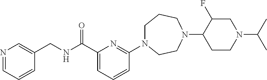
C1(C(NCC2=CN=CC=C2)=O)=CC=CC(N2CCCN(C3CCN(C(C)C)CC3F)CC2)=N1
